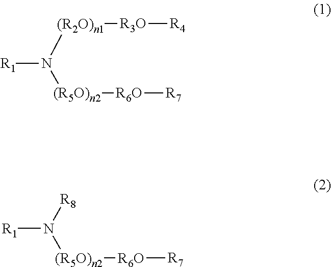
[R1]N([(R2O)n1][R3O][R4])[(R5O)n2][R6O][R7].[R1]N([R8])[(R5O)n2][R6O][R7]
